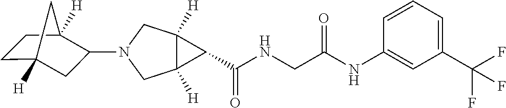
C12([H])C([H])(CN(C3CC4([H])CCC3([H])C4)C1)C2C(NCC(NC1=CC(C(F)(F)F)=CC=C1)=O)=O
